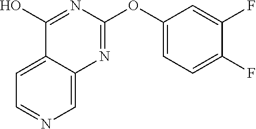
C1=NC=C2C(=C1)C(O)=NC(OC1=CC=C(F)C(F)=C1)=N2
